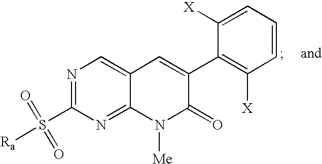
C12=NC(S(=O)(=O)[Ra])=NC=C1C=C(C1=C([X])C=CC=C1[X])C(=O)N2[Me]
